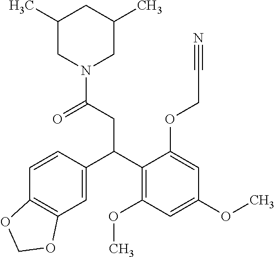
C1=CC(C(C2=C(OC)C=C(OC)C=C2OCC#N)CC(=O)N2CC(C)CC(C)C2)=CC2=C1OCO2
